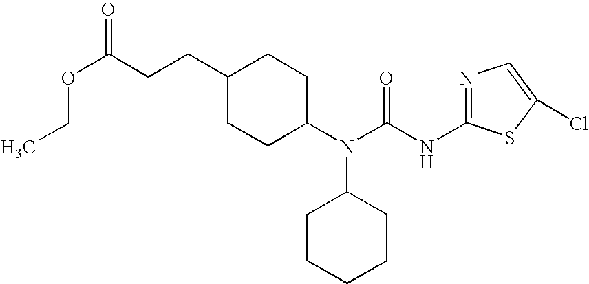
C1(CCC(OCC)=O)CCC(N(C(NC2=NC=C(Cl)S2)=O)C2CCCCC2)CC1
